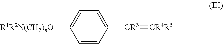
C1=C([CR3]=[CR4R5])C=CC([R1R2N(CH2)nO])=C1
